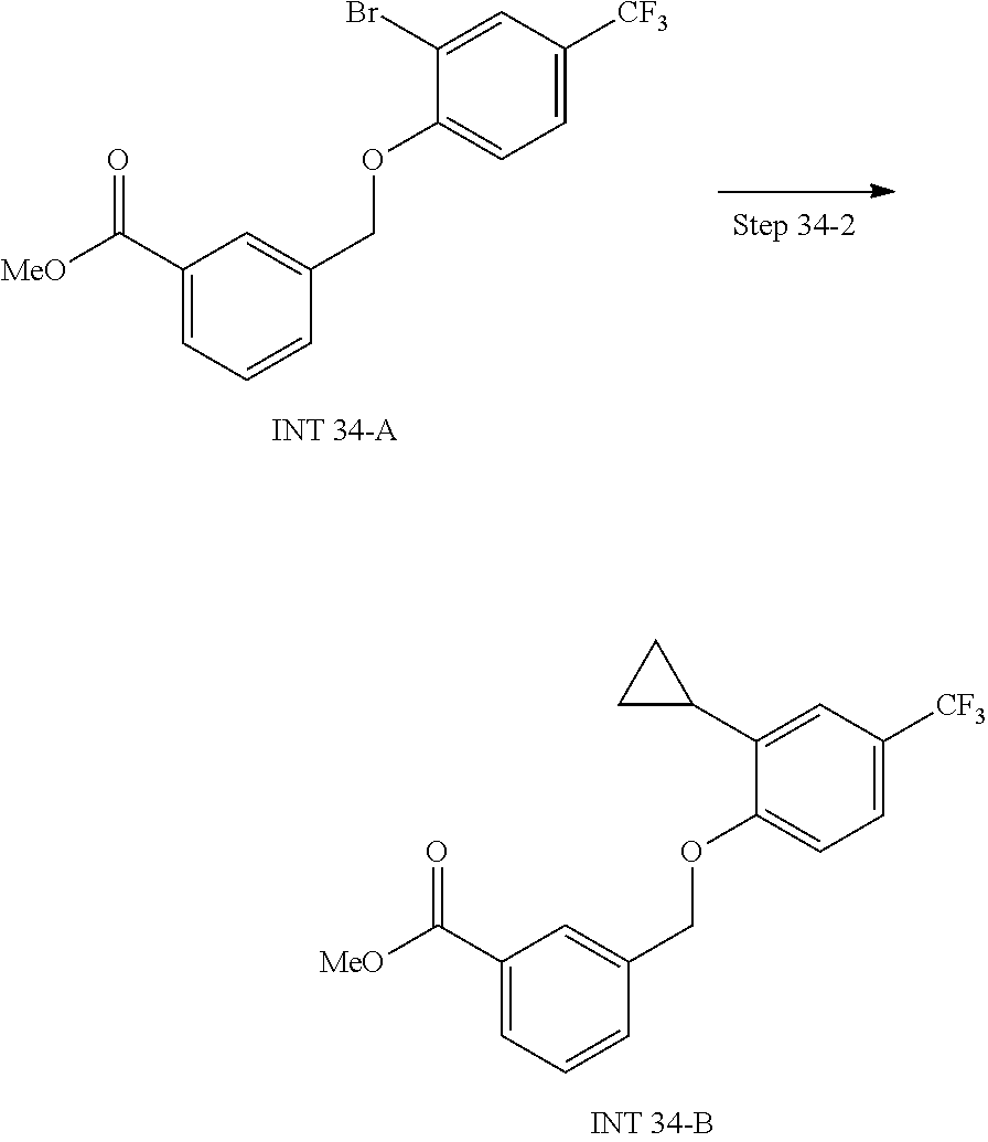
C1(C([MeO])=O)=CC=CC(COC2=CC=C([CF3])C=C2C2CC2)=C1.C1(C([MeO])=O)=CC=CC(COC2=CC=C([CF3])C=C2Br)=C1
